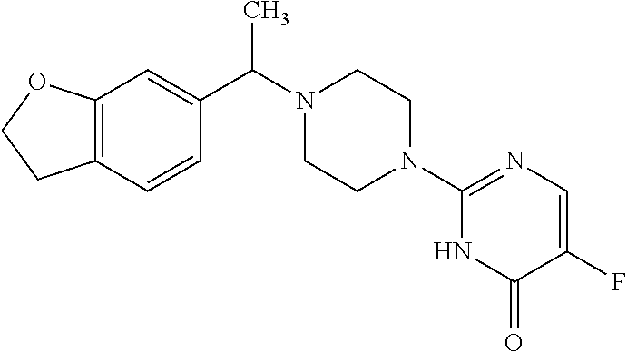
C12=C(C=CC(C(N3CCN(C4=NC=C(F)C(=O)N4)CC3)C)=C1)CCO2
